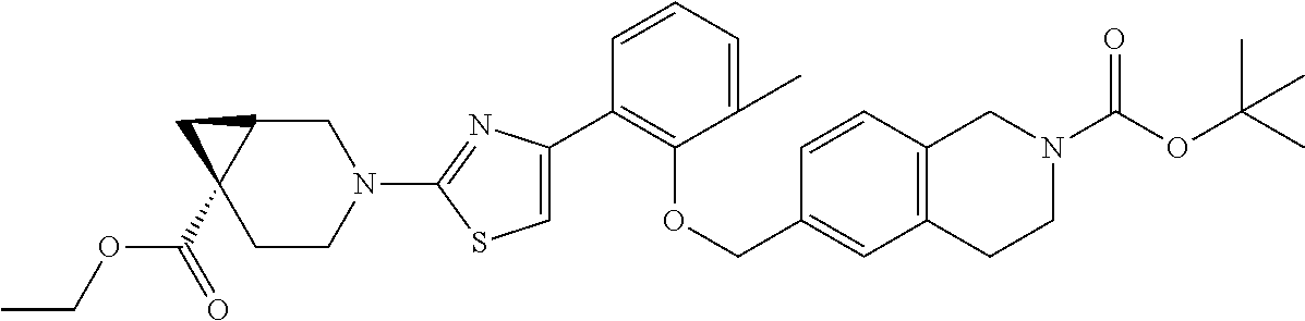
C1(C2=C(OCC3=CC4=C(C=C3)CN(C(=O)OC(C)(C)C)CC4)C(C)=CC=C2)=CSC(N2CC3C(C(=O)OCC)(CC2)C3)=N1
